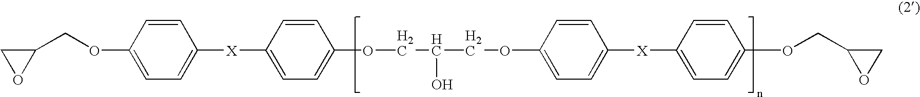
C1(COC2=CC=C([X]C3=CC=C(OCC(COC4=CC=C([X]C5=CC=C(OCC6OC6)C=C5)C=C4)O)C=C3)C=C2)CO1
